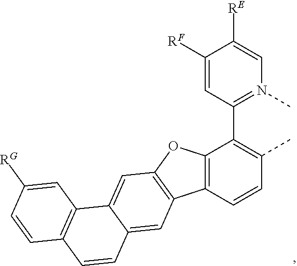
C1([RF])=CC(C2=C(C)C=CC3=C2OC2=C3C=C3C(=C2)C2=C(C=C3)C=CC([RG])=C2)=N(C)C=C1[RE]
